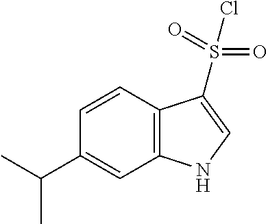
C12=C(C=CC(C(C)C)=C1)C(S(=O)(=O)Cl)=CN2
